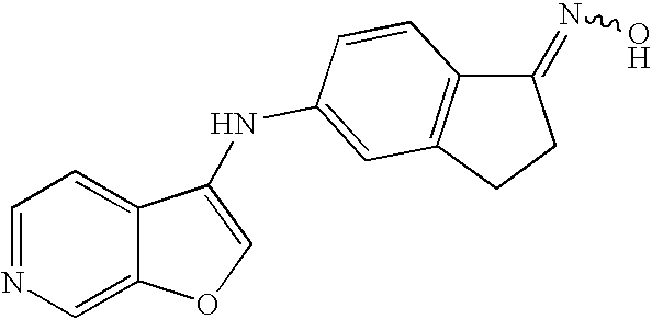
C1=NC=C2C(=C1)C(NC1=CC3=C(C(=NO)CC3)C=C1)=CO2
